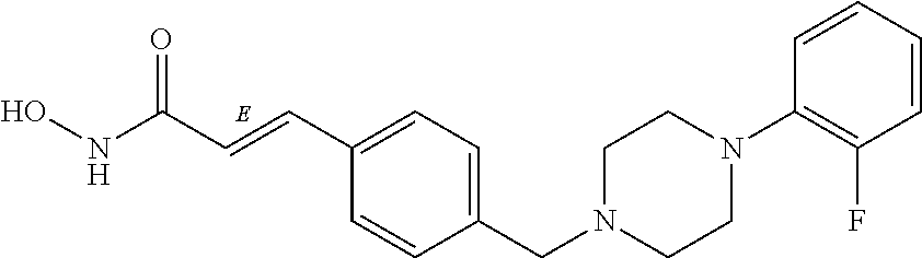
C1(CN2CCN(C3=C(F)C=CC=C3)CC2)=CC=C(C=CC(NO)=O)C=C1
